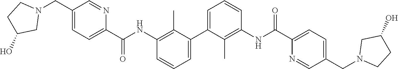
C1=C(C2=CC=CC(NC(C3=CC=C(CN4CCC(O)C4)C=N3)=O)=C2C)C(C)=C(NC(C2=CC=C(CN3CCC(O)C3)C=N2)=O)C=C1
